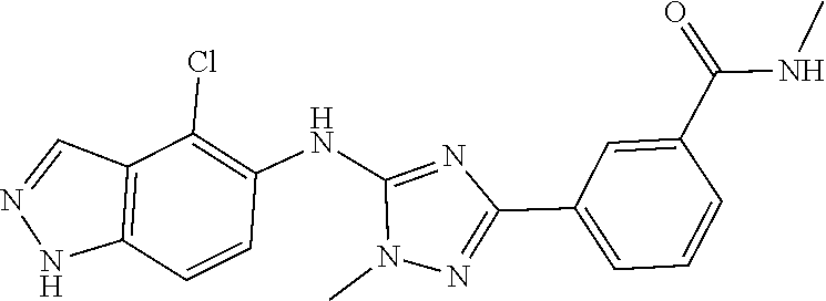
C1=C(C(=O)NC)C=CC=C1C1=NN(C)C(NC2=C(Cl)C3=C(NN=C3)C=C2)=N1
